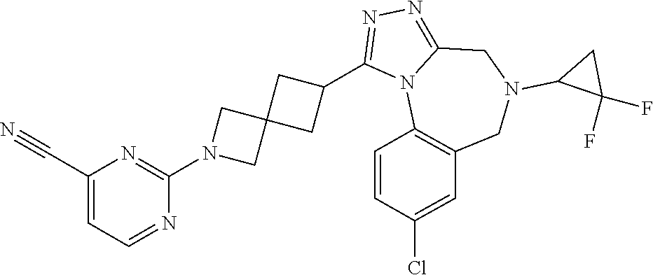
C1=C(C#N)N=C(N2CC3(C2)CC(C2=NN=C4N2C2=C(CN(C5C(F)(F)C5)C4)C=C(Cl)C=C2)C3)N=C1
